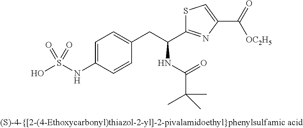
OS(NC1=CC=C(CC(C2=NC(C([OC2H5])=O)=CS2)NC(C(C)(C)C)=O)C=C1)(=O)=O
